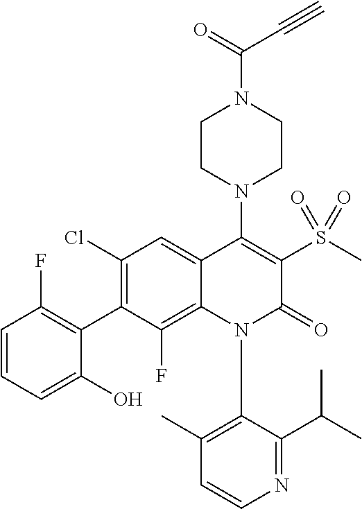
C1=CN=C(C(C)C)C(N2C(=O)C(S(C)(=O)=O)=C(N3CCN(C(C#C)=O)CC3)C3=CC(Cl)=C(C4=C(F)C=CC=C4O)C(F)=C23)=C1C
